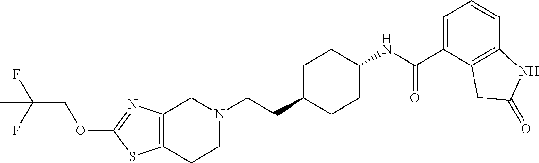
C12=C(CCN(CCC3CCC(NC(C4=CC=CC5=C4CC(=O)N5)=O)CC3)C1)SC(OCC(F)(F)C)=N2
